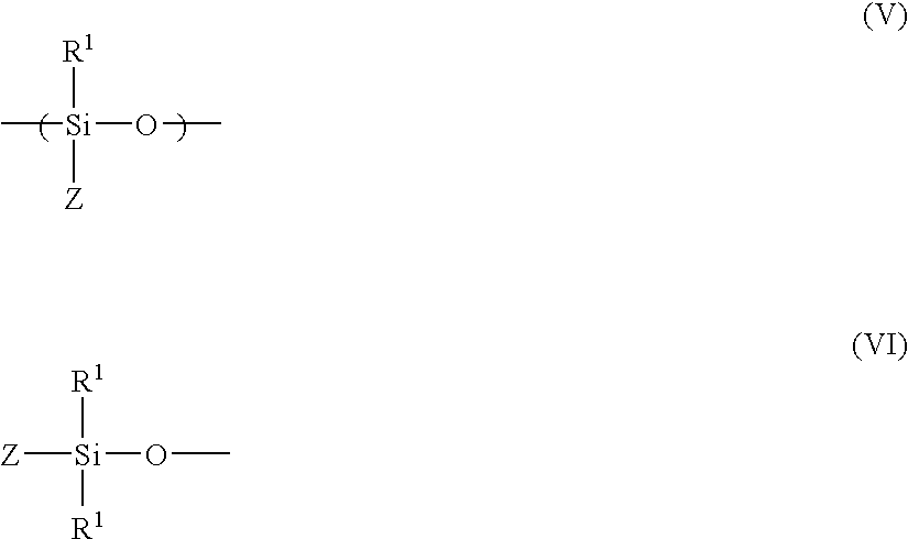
C[Si](OC)([R1])[Z].[Z][Si](OC)([R1])[R1]
